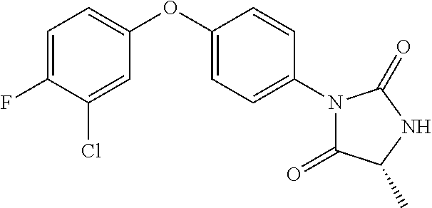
C1=C(OC2=CC=C(F)C(Cl)=C2)C=CC(N2C(=O)C(C)NC2=O)=C1
